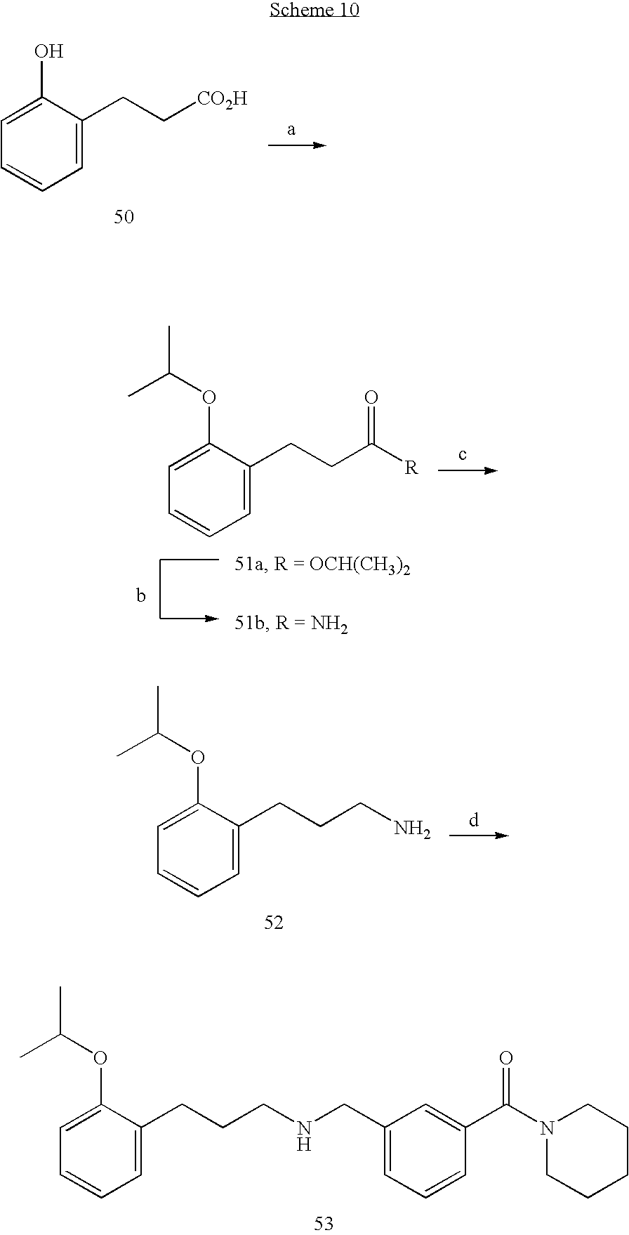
C1=C(O)C(CC[CO2H])=CC=C1.CC(OC1=CC=CC=C1CCC([R])=O)C.CC(OC1=CC=CC=C1CCCN)C.CC(OC1=CC=CC=C1CCCNCC1=CC=CC(C(N2CCCCC2)=O)=C1)C
